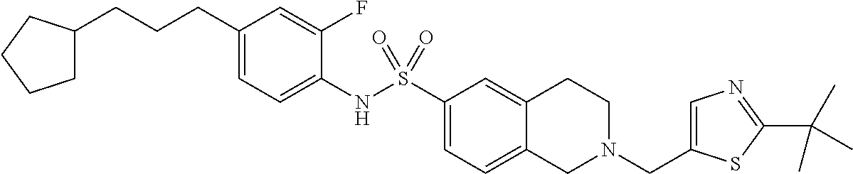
C1(CCCC2CCCC2)=CC=C(NS(C2=CC=C3C(=C2)CCN(CC2=CN=C(C(C)(C)C)S2)C3)(=O)=O)C(F)=C1
